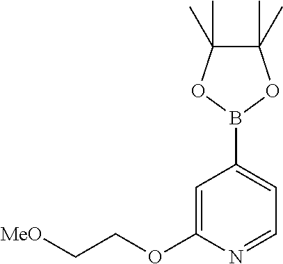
C1=C(OCC[MeO])N=CC=C1B1OC(C)(C)C(C)(C)O1
